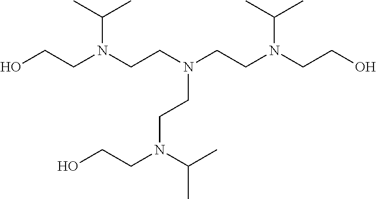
OCCN(CCN(CCN(C(C)C)CCO)CCN(CCO)C(C)C)C(C)C
